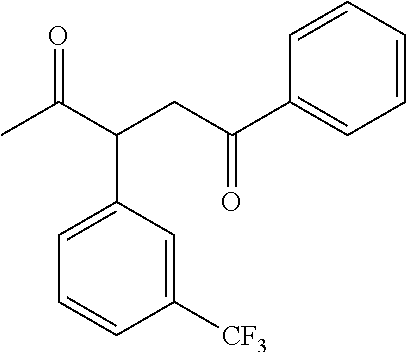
CC(C(CC(C1=CC=CC=C1)=O)C1=CC=CC([CF3])=C1)=O
